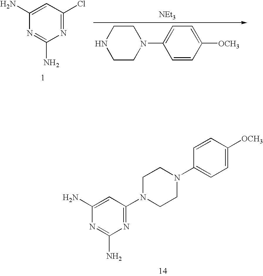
C1(N)=CC(Cl)=NC(N)=N1.[NEt3].N1CCN(C2=CC=C([OCH3])C=C2)CC1.C1(N)=CC(N2CCN(C3=CC=C([OCH3])C=C3)CC2)=NC(N)=N1
